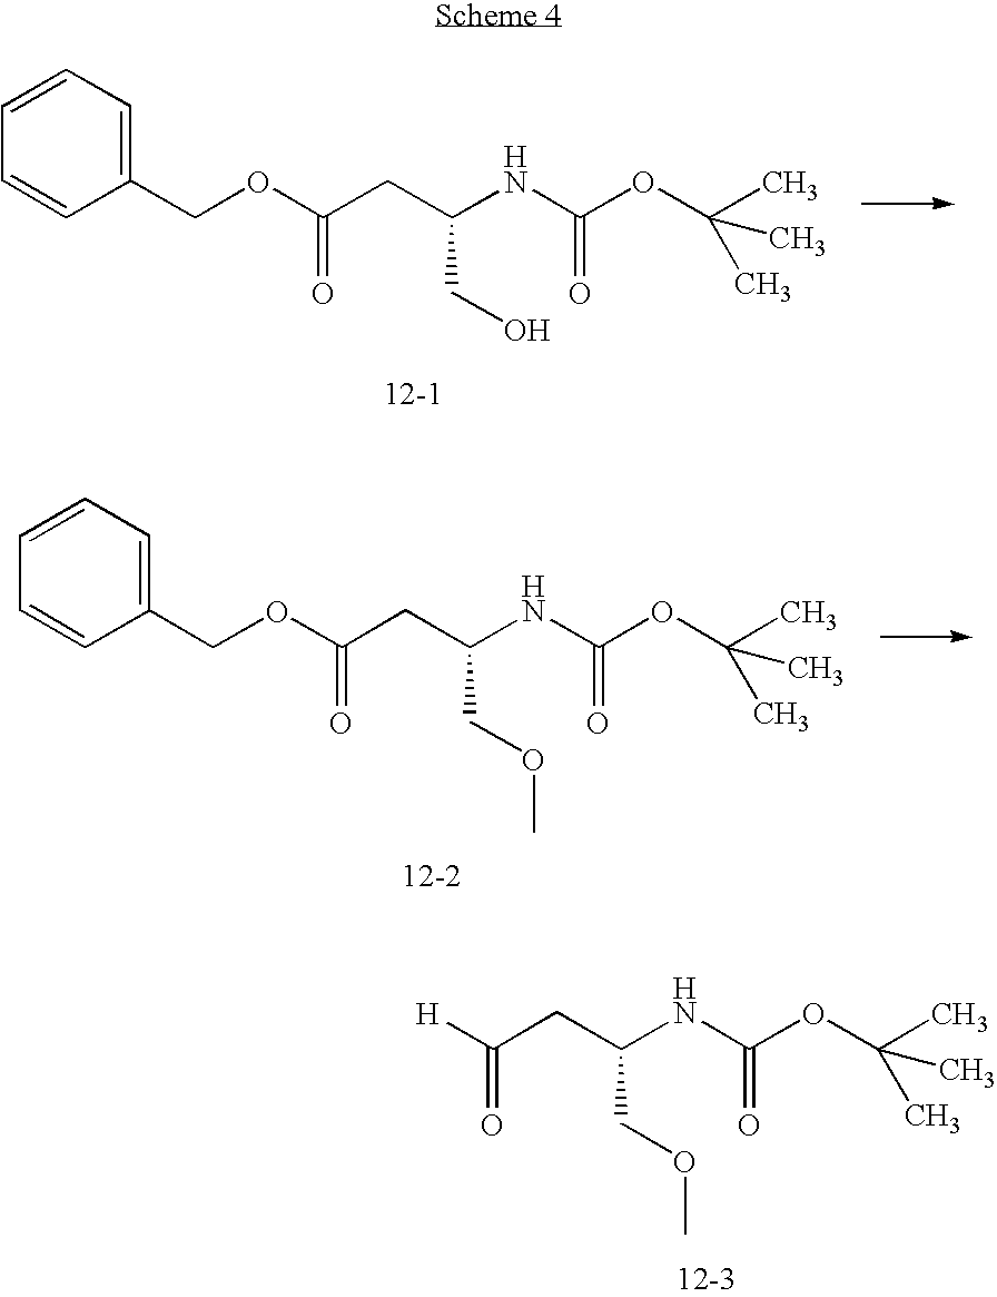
C1(COC(CC(NC(OC(C)(C)C)=O)CO)=O)=CC=CC=C1.C1(COC(CC(NC(OC(C)(C)C)=O)COC)=O)=CC=CC=C1.[H]C(CC(NC(OC(C)(C)C)=O)COC)=O
